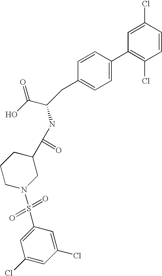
C1=C(Cl)C=CC(Cl)=C1C1=CC=C(CC(C(O)=O)NC(C2CCCN(S(=O)(=O)C3=CC(Cl)=CC(Cl)=C3)C2)=O)C=C1
